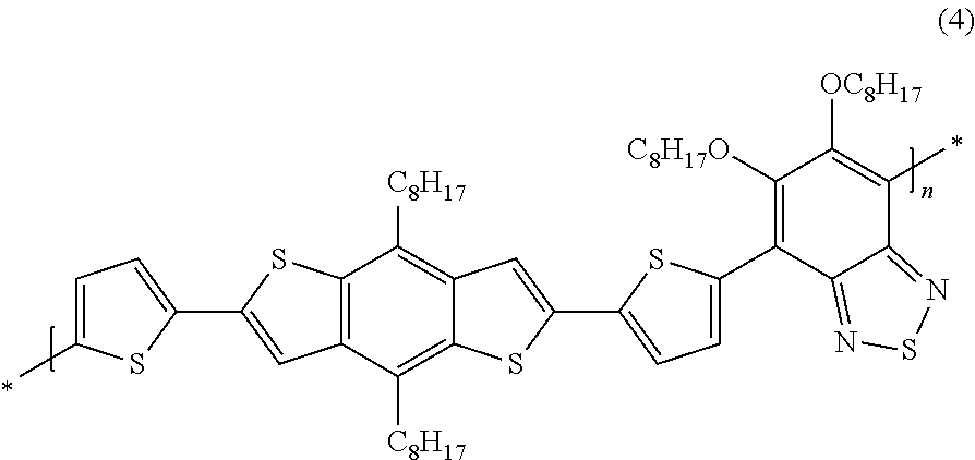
C12=C(C([C8H17])=C3C(=C1[C8H17])C=C(C1=CC=C(C4=C([C8H17O])C([OC8H17])=C(C)C5=NSN=C45)S1)S3)C=C(C1=CC=C(C)S1)S2
